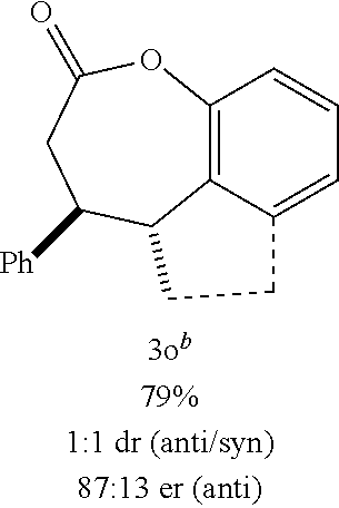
C12=C3C(=CC=C1)CCC3C([Ph])CC(=O)O2
